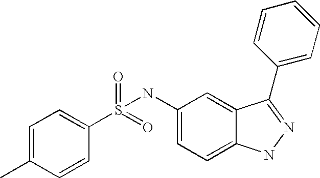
C1=C(C)C=CC(S(=O)(=O)NC2=CC=C3C(=C2)C(C2=CC=CC=C2)=NN3)=C1
